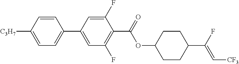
C1=C([C3H7])C=CC(C2=CC(F)=C(C(OC3CCC(C(F)=C[CF3])CC3)=O)C(F)=C2)=C1
